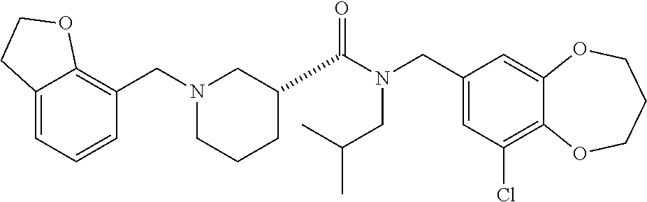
C1(CN(C(=O)C2CCCN(CC3=C4C(=CC=C3)CCO4)C2)CC(C)C)=CC(Cl)=C2C(=C1)OCCCO2
